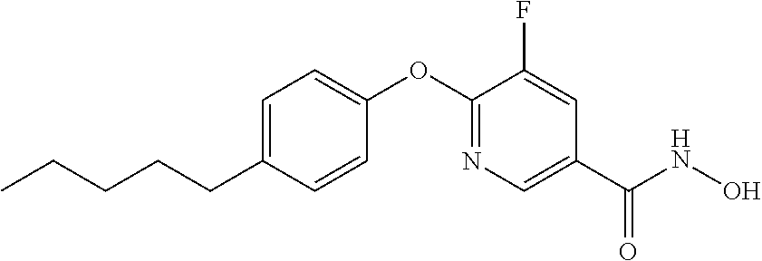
C1=C(CCCCC)C=CC(OC2=NC=C(C(NO)=O)C=C2F)=C1
